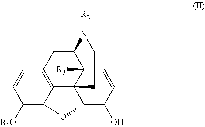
C1([R1O])=C2C3=C(C=C1)CC1C4([R3])C3(C(C(O)C=C4)O2)CCN1[R2]
